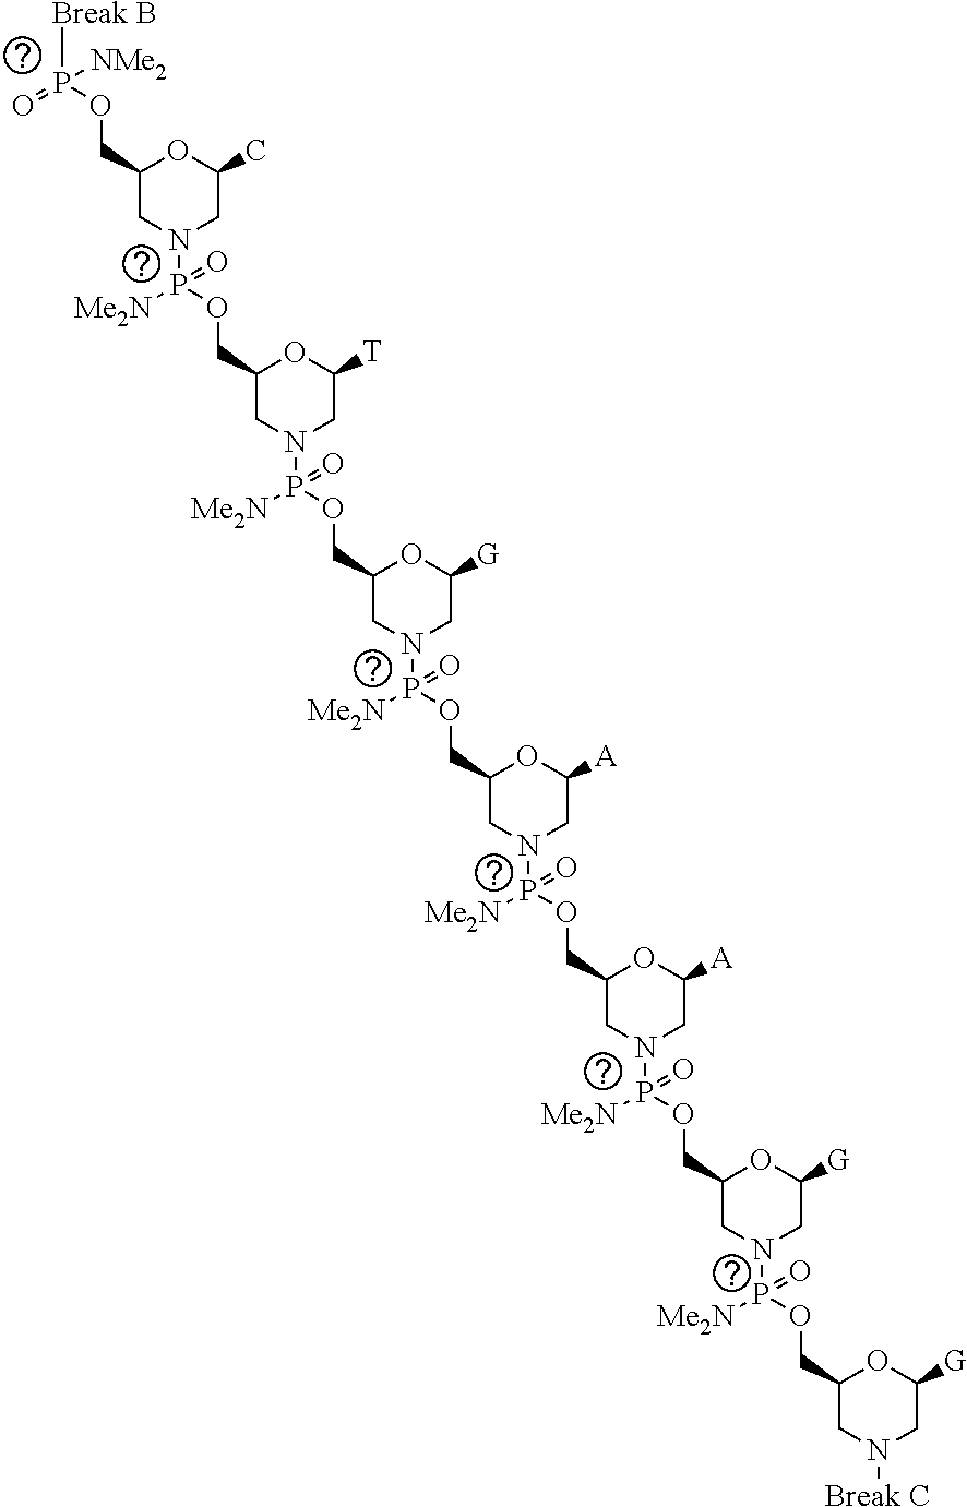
[Break B]P(OCC1CN(P(OCC2CN(P(OCC3CN(P(OCC4CN(P(OCC5CN(P(OCC6CN(P(OCC7CN([Break C])CC([G])O7)([Me2N])=O)CC([G])O6)([Me2N])=O)CC([A])O5)([Me2N])=O)CC([A])O4)([Me2N])=O)CC([G])O3)([Me2N])=O)CC([T])O2)([Me2N])=O)CC(C)O1)(=O)[NMe2]
